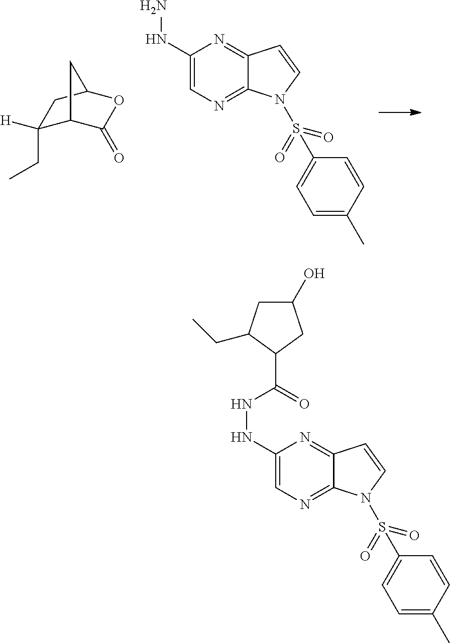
C1([H])(CC)C2C(=O)OC(C1)C2.C1(NN)=CN=C2C(=N1)C=CN2S(=O)(C1=CC=C(C)C=C1)=O.C1(NNC(C2CC(O)CC2CC)=O)=CN=C2C(=N1)C=CN2S(=O)(C1=CC=C(C)C=C1)=O
